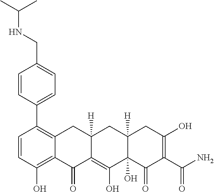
C1=CC(O)=C2C(=C1C1=CC=C(CNC(C)C)C=C1)CC1([H])C(=C(O)C3(O)C([H])(C1)CC(O)=C(C(N)=O)C3=O)C2=O
